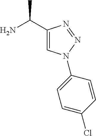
C1=C(Cl)C=CC(N2C=C(C(N)C)N=N2)=C1
